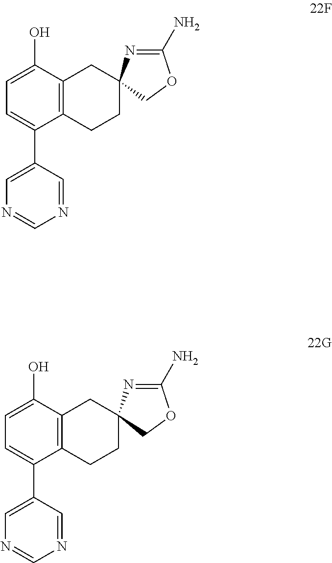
C1=C(O)C2=C(C(C3=CN=CN=C3)=C1)CCC1(C2)N=C(N)OC1.C1=C(O)C2=C(C(C3=CN=CN=C3)=C1)CCC1(C2)N=C(N)OC1
